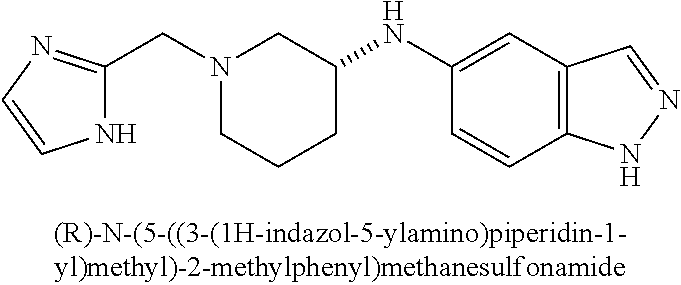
C(N1CCCC(NC2=CC3=C(C=C2)NN=C3)C1)C1=NC=CN1
